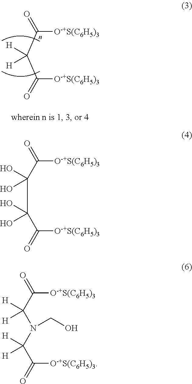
C(C(=O)[O-+S(C6H5)3])(C(=O)[O-+S(C6H5)3])([H])[H].C(C(C(=O)[O-+S(C6H5)3])(O)O)(C(=O)[O-+S(C6H5)3])(O)O.C(C(=O)[O-+S(C6H5)3])([H])([H])N(C(C(=O)[O-+S(C6H5)3])([H])[H])CO
